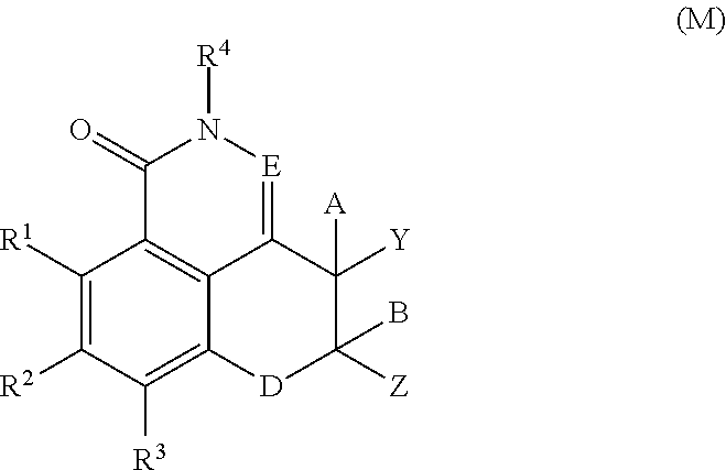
C1([R1])=C([R2])C([R3])=C2C3=C1C(=O)N([R4])[E]=C3C([Y])([A])C([Z])(B)[D]2
